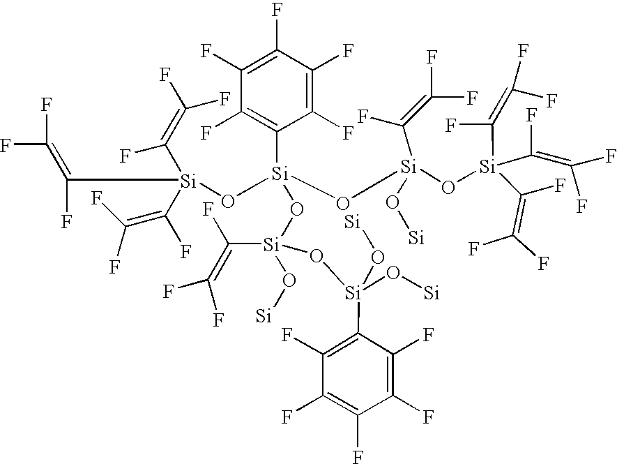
FC(F)=C(F)[Si](C(=C(F)F)F)(C(F)=C(F)F)O[Si](O[Si](O[Si])(O[Si](O[Si])(C1=C(F)C(F)=C(F)C(F)=C1F)O[Si])C(=C(F)F)F)(O[Si](C(F)=C(F)F)(O[Si])O[Si](C(F)=C(F)F)(C(F)=C(F)F)C(F)=C(F)F)C1=C(F)C(F)=C(F)C(F)=C1F
